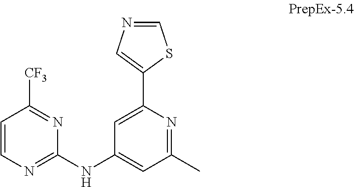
C1=CN=C(NC2=CC(C)=NC(C3=CN=CS3)=C2)N=C1[CF3]
